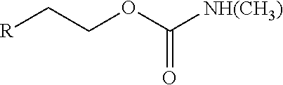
[R]CCOC([NH(CH3)])=O
